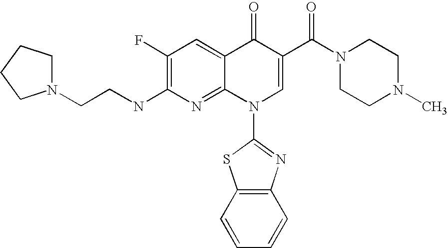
C1N(CCNC2=C(F)C=C3C(=N2)N(C2=NC4=C(C=CC=C4)S2)C=C(C(N2CCN(C)CC2)=O)C3=O)CCC1
